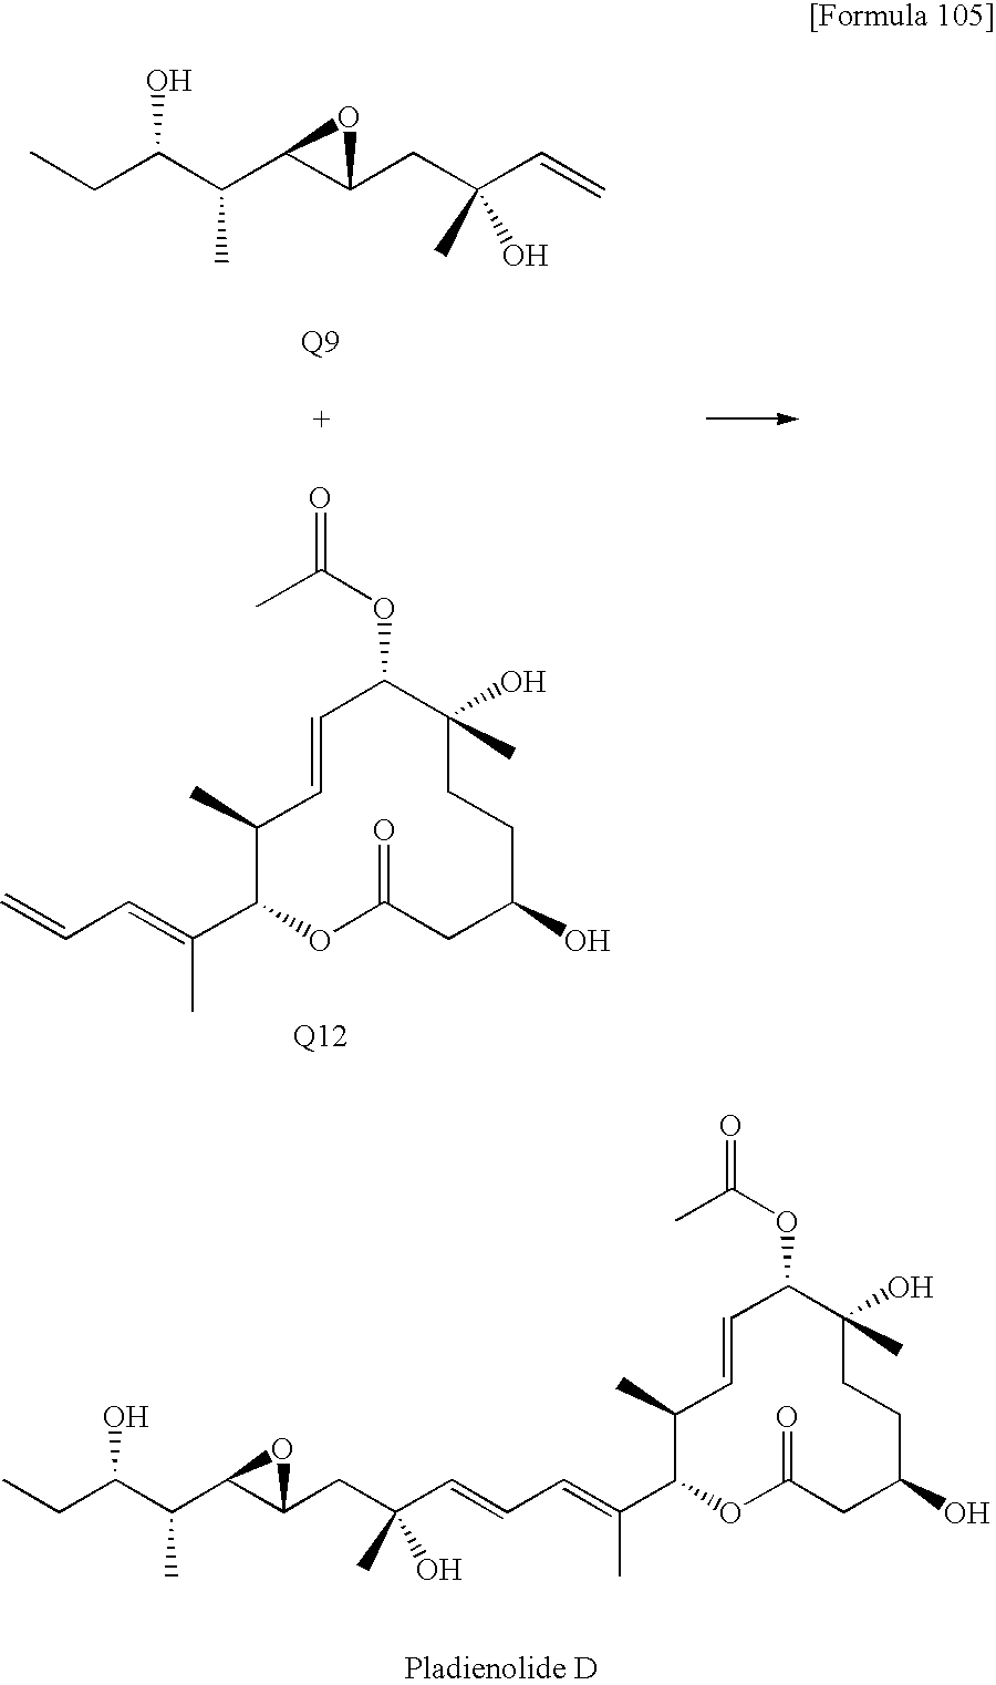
CCC(C(C1C(CC(C=C)(C)O)O1)C)O.[Q12].C1(C)C(C(=CC=C)C)OC(=O)CC(O)CCC(C)(O)C(OC(C)=O)C=C1.[Pladienolide D].C1(C)C(C(=CC=CC(CC2C(C(C(CC)O)C)O2)(C)O)C)OC(=O)CC(O)CCC(C)(O)C(OC(C)=O)C=C1
